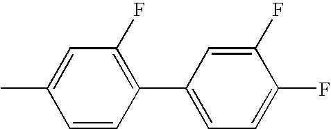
C1(C)=CC(F)=C(C2=CC=C(F)C(F)=C2)C=C1
